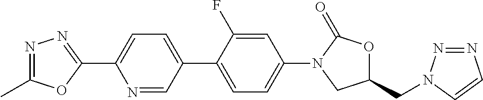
C1(C)=NN=C(C2=CC=C(C3=CC=C(N4CC(CN5N=NC=C5)OC4=O)C=C3F)C=N2)O1
